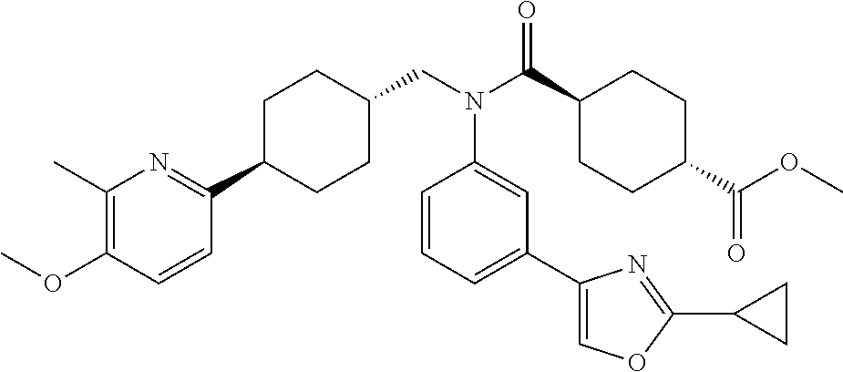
C1(C)=C(OC)C=CC(C2CCC(CN(C(C3CCC(C(OC)=O)CC3)=O)C3=CC(C4=COC(C5CC5)=N4)=CC=C3)CC2)=N1
